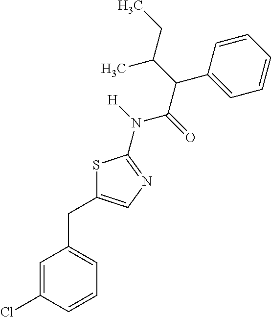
S1C(CC2=CC=CC(Cl)=C2)=CN=C1N([H])C(=O)C(C(CC)C)C1=CC=CC=C1
